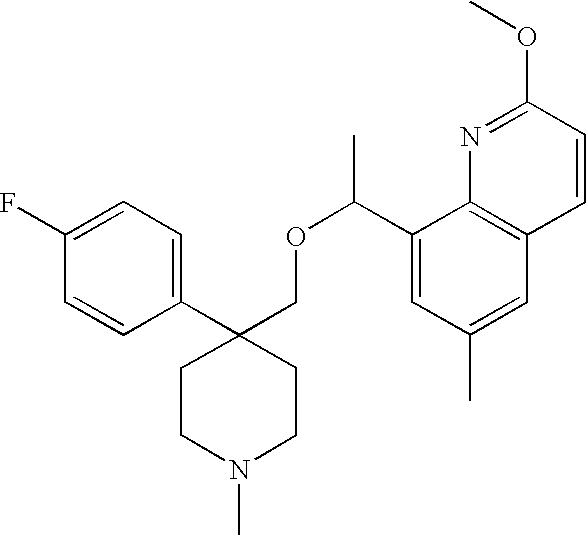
C1(C(OCC2(C3=CC=C(F)C=C3)CCN(C)CC2)C)=CC(C)=CC2=C1N=C(OC)C=C2
